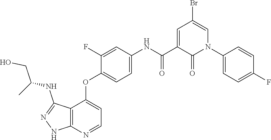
C1(=O)C(C(=O)NC2=CC=C(OC3=CC=NC4=C3C(NC(CO)C)=NN4)C(F)=C2)=CC(Br)=CN1C1=CC=C(F)C=C1
